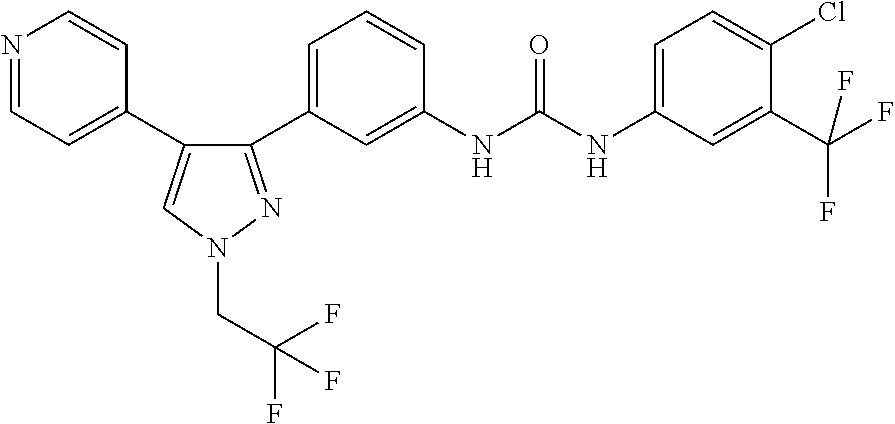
N1=CC=C(C2=CN(CC(F)(F)F)N=C2C2=CC=CC(NC(NC3=CC=C(Cl)C(C(F)(F)F)=C3)=O)=C2)C=C1
